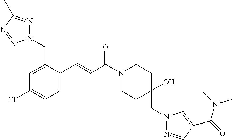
N1(CC2=CC(Cl)=CC=C2C=CC(N2CCC(CN3N=CC(C(=O)N(C)C)=C3)(O)CC2)=O)N=C(C)N=N1
